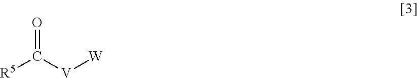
C(=O)([R5])[V][W]
